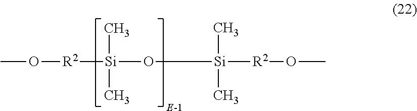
[Si](O[Si](C)(C)[R2]OC)([R2]OC)(C)C
